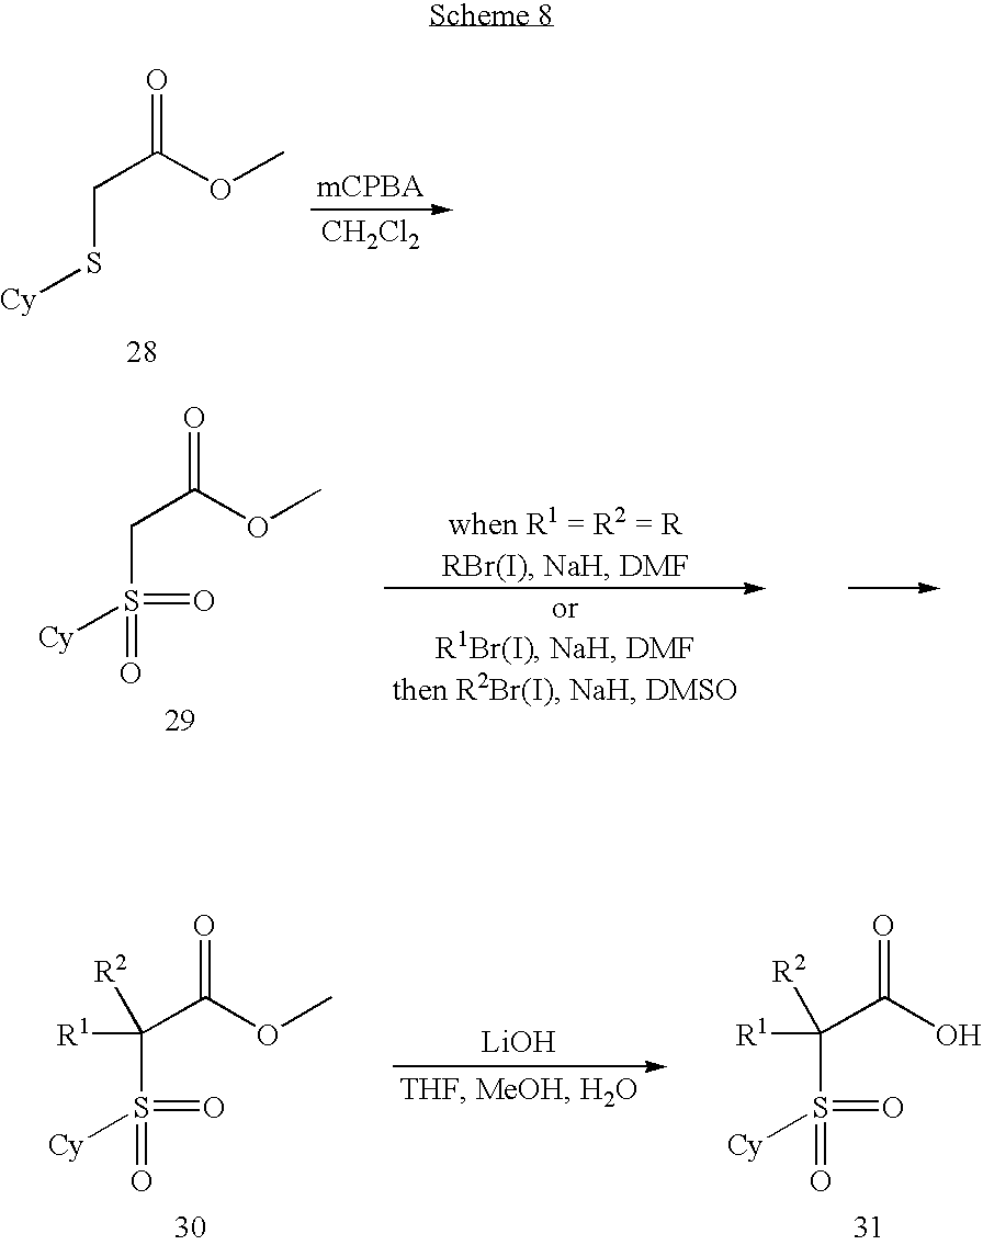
C(C(OC)=O)S[Cy].[CH2Cl2].[LiOH].C(C(OC)=O)(S([Cy])(=O)=O)([R1])[R2].C(C(O)=O)(S([Cy])(=O)=O)([R1])[R2].C(C(OC)=O)S([Cy])(=O)=O
